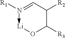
N(=CC(C(O[Li])[R3])[R2])[R1]
